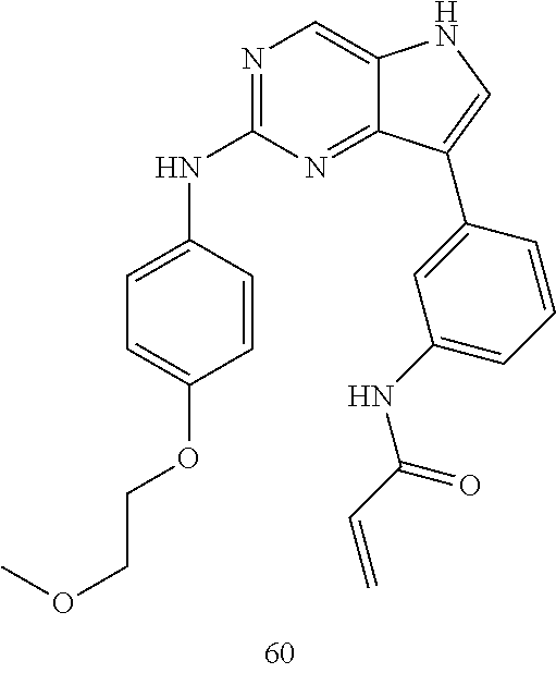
N1=C(NC2=CC=C(OCCOC)C=C2)N=C2C(=C1)NC=C2C1=CC(NC(C=C)=O)=CC=C1
